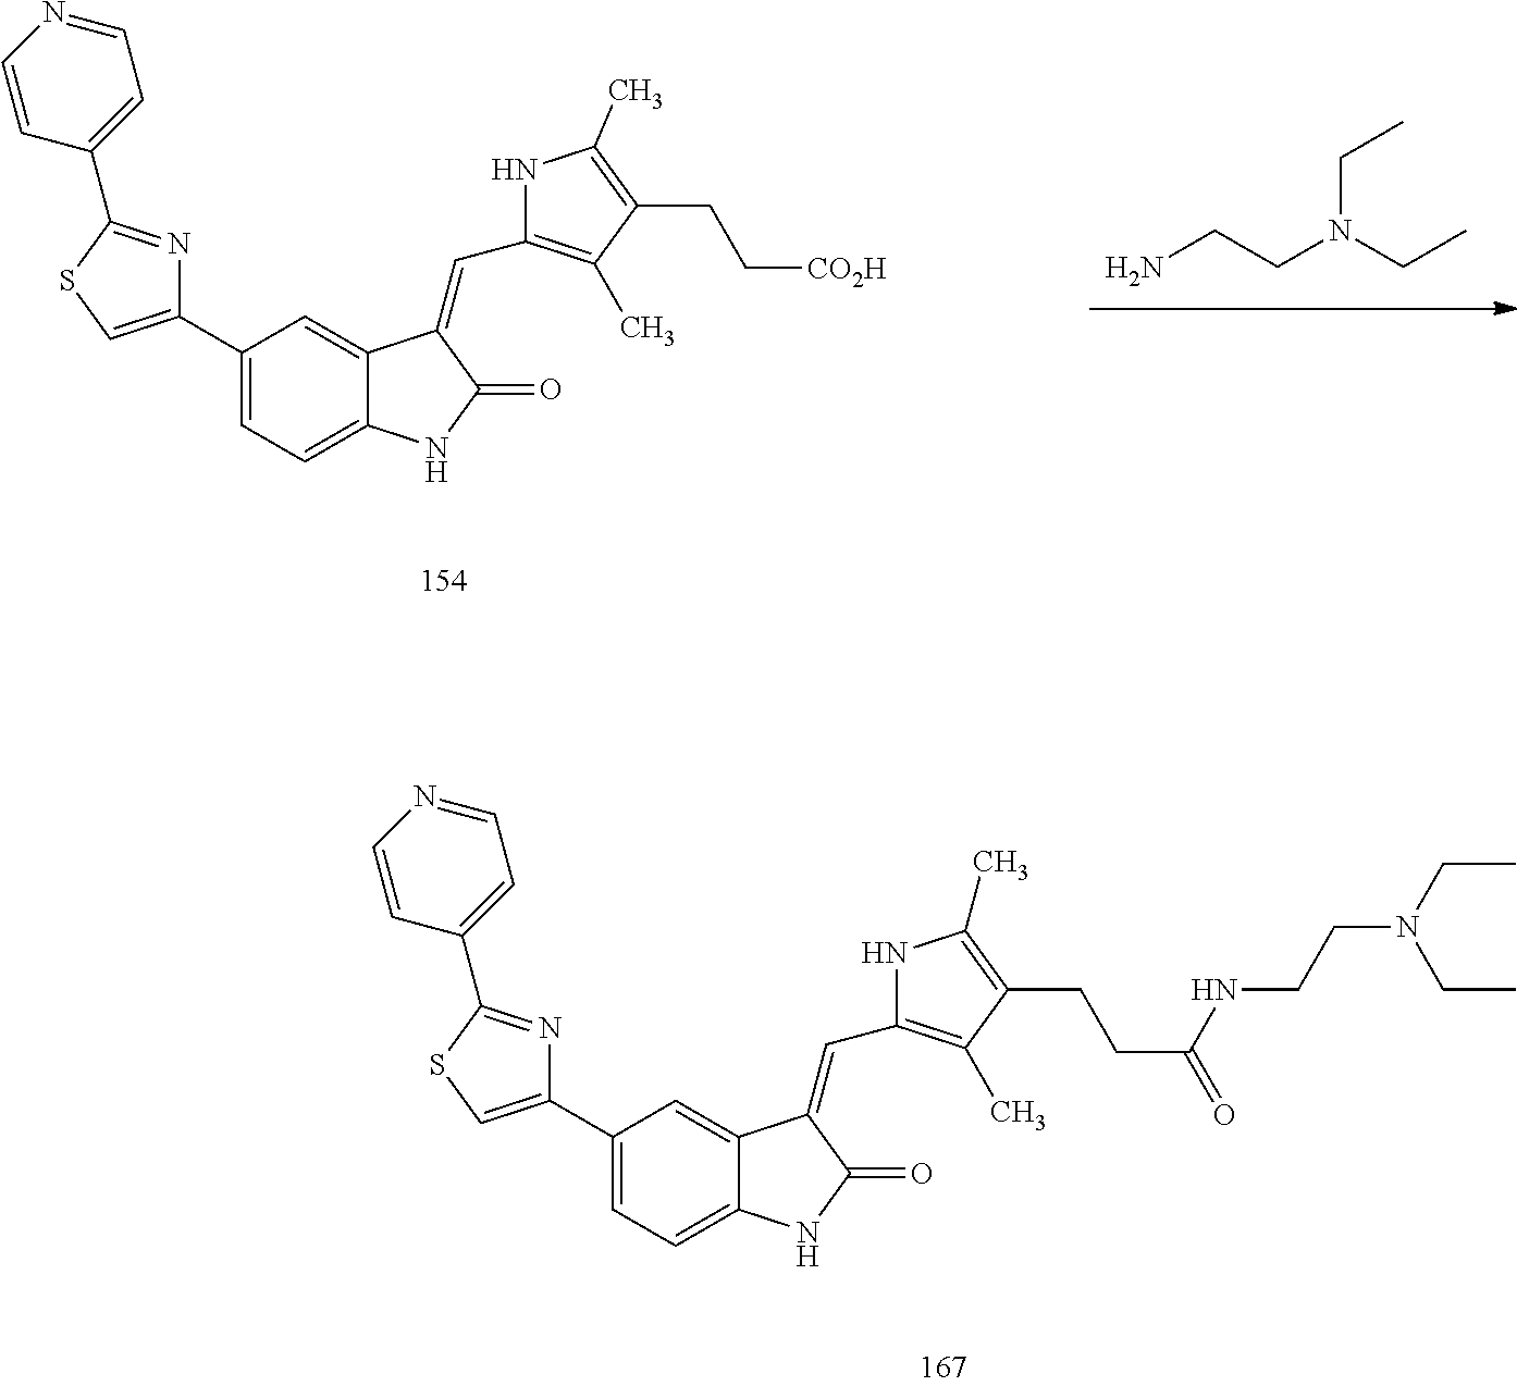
C1=C(C2=CSC(C3=CC=NC=C3)=N2)C=C2C(=C1)NC(=O)C2=CC1=C(C)C(CC[CO2H])=C(C)N1.NCCN(CC)CC.C1=C(C2=CSC(C3=CC=NC=C3)=N2)C=C2C(=C1)NC(=O)C2=CC1=C(C)C(CCC(NCCN(CC)CC)=O)=C(C)N1
